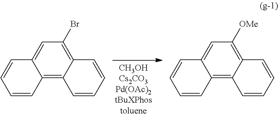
C12=C(Br)C=C3C(=C1C=CC=C2)C=CC=C3.C12=C([OMe])C=C3C(=C1C=CC=C2)C=CC=C3
